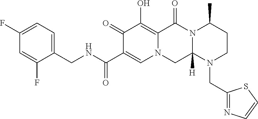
C1(CNC(C2=CN3C(=C(O)C2=O)C(=O)N2C([H])(C3)N(CC3=NC=CS3)CCC2C)=O)=CC=C(F)C=C1F
